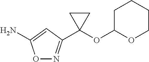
O1N=C(C2(OC3CCCCO3)CC2)C=C1N
